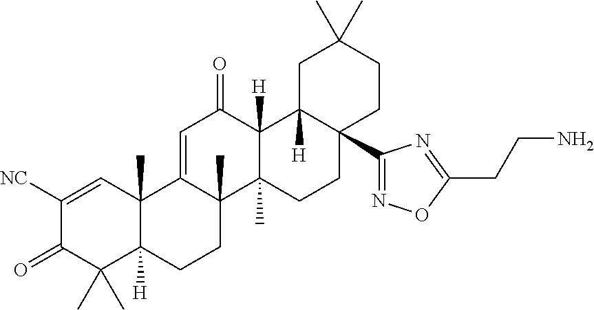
C12(C)C([H])(CCC3(C)C1=CC(=O)C1([H])C3(C)CCC3(C4=NOC(CCN)=N4)C1([H])CC(C)(C)CC3)C(C)(C)C(=O)C([NC])=C2
